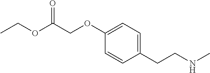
C1(OCC(OCC)=O)=CC=C(CCNC)C=C1
